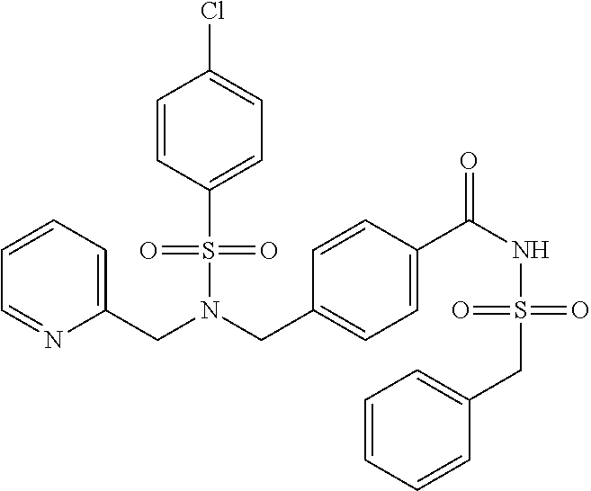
C(N(S(=O)(=O)C1=CC=C(Cl)C=C1)CC1=CC=C(C(NS(=O)(=O)CC2=CC=CC=C2)=O)C=C1)C1=CC=CC=N1
